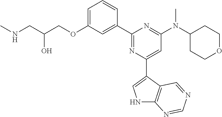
C1=C(OCC(CNC)O)C=C(C2=NC(C3=CNC4=C3C=NC=N4)=CC(N(C3CCOCC3)C)=N2)C=C1
